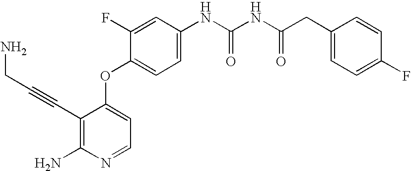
C1=C(NC(NC(CC2=CC=C(F)C=C2)=O)=O)C=C(F)C(OC2=CC=NC(N)=C2C#CCN)=C1
